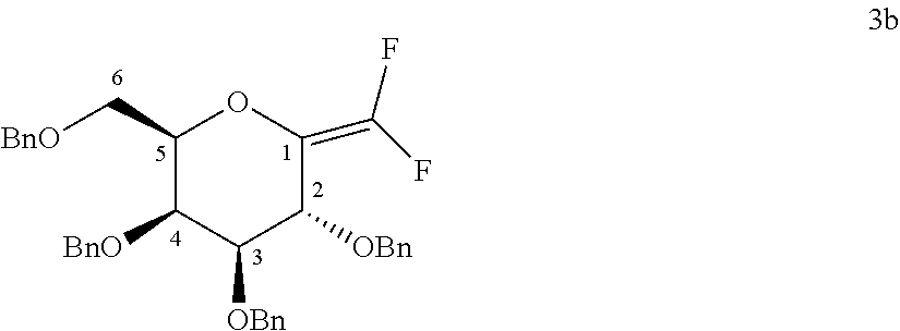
C1(C[BnO])C([BnO])C([OBn])C([OBn])C(=C(F)F)O1
